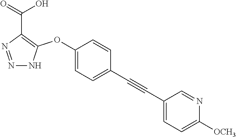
N1=NC(C(=O)O)=C(OC2=CC=C(C#CC3=CC=C([OCH3])N=C3)C=C2)N1
